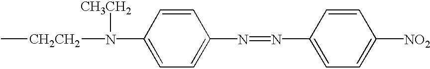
C1=CC(N([CH2CH2]C)[CH3CH2])=CC=C1N=NC1=CC=C([NO2])C=C1
